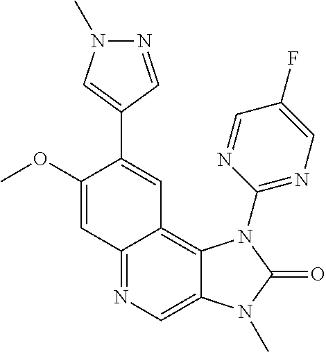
C1(OC)=CC2=NC=C3C(=C2C=C1C1=CN(C)N=C1)N(C1=NC=C(F)C=N1)C(=O)N3C
